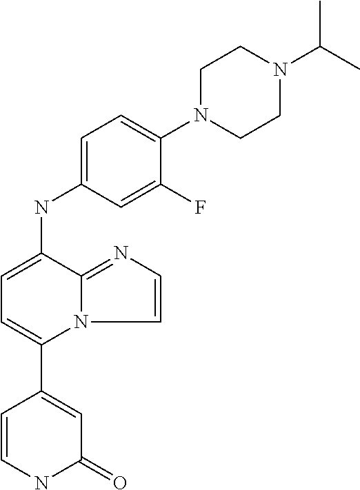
N(C1=CC=C(C2=CC(=O)NC=C2)N2C1=NC=C2)C1=CC=C(N2CCN(C(C)C)CC2)C(F)=C1
